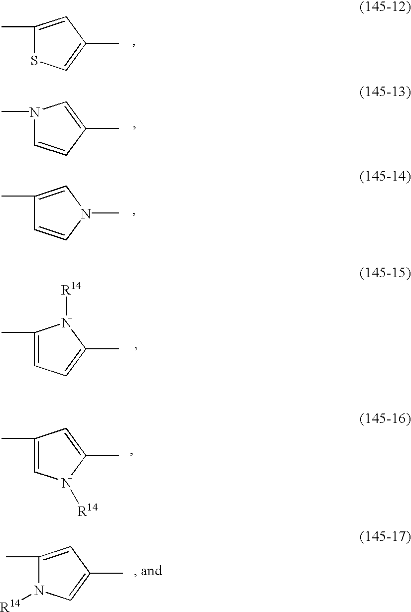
C1(C)=CC(C)=CS1.N1(C)C=CC(C)=C1.C1(C)=CN(C)C=C1.C1(C)=CC=C(C)N1[R14].C1(C)=CN([R14])C(C)=C1.C1(C)=CC(C)=CN1[R14]
